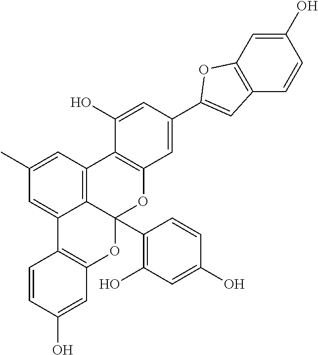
OC1=CC2=C(C=C1)C1=CC(C)=CC3=C1C(C1=C(O)C=C(O)C=C1)(O2)OC1=C3C(O)=CC(C2=CC3=C(C=C(O)C=C3)O2)=C1
